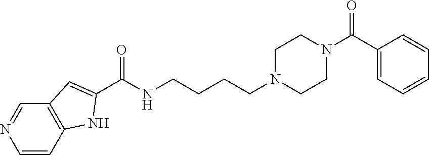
C1=NC=CC2=C1C=C(C(NCCCCN1CCN(C(C3=CC=CC=C3)=O)CC1)=O)N2
